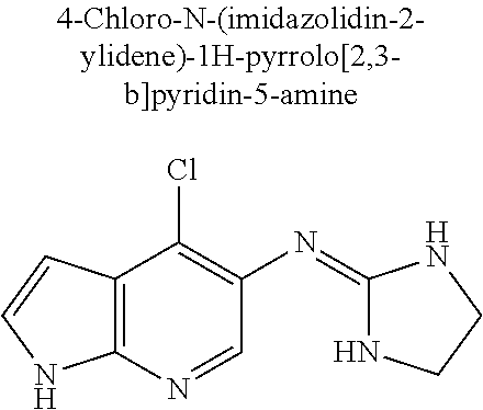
C12=C(C=CN1)C(Cl)=C(N=C1NCCN1)C=N2
